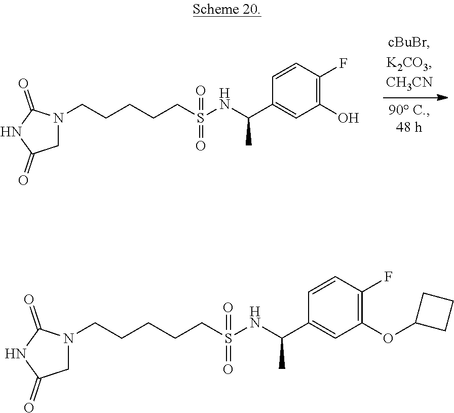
C1N(CCCCCS(=O)(=O)NC(C2=CC(O)=C(F)C=C2)C)C(=O)NC1=O.C1N(CCCCCS(=O)(=O)NC(C2=CC(OC3CCC3)=C(F)C=C2)C)C(=O)NC1=O
